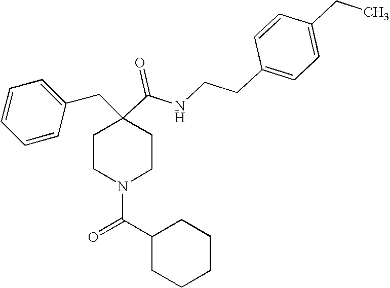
C1=CC=CC(CC2(C(=O)NCCC3=CC=C(CC)C=C3)CCN(C(C3CCCCC3)=O)CC2)=C1
